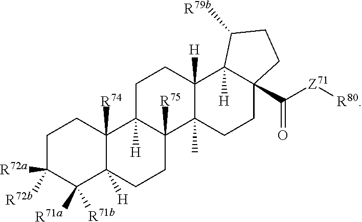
C1C([R72a])([R72b])C([R71a])([R71b])C2([H])C([R74])(C1)C1([H])C([R75])(CC2)C2(C)C([H])(CC1)C1([H])C(C([Z71][R80])=O)(CC2)CCC1[R79b]
